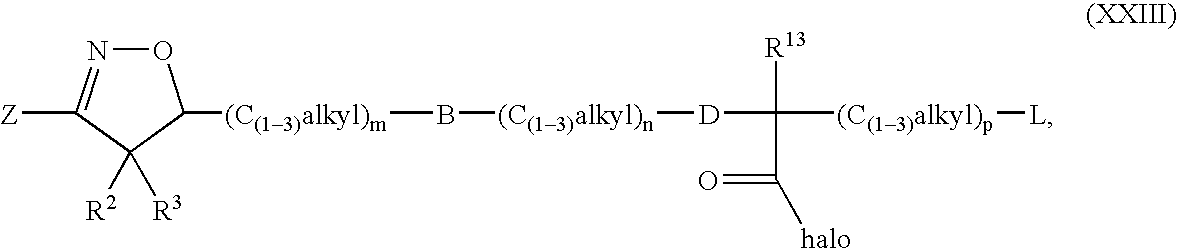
O1N=C([Z])C([R2])([R3])C1[(C(13)alkyl)m]B[(C(13)alkyl)n][D]C(C(=O)[halo])([(C(13)alkyl)p][L])[R13]
